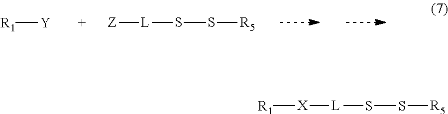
[R1][Y].[Z][L]SS[R5].[X]([L]SS[R5])[R1]
